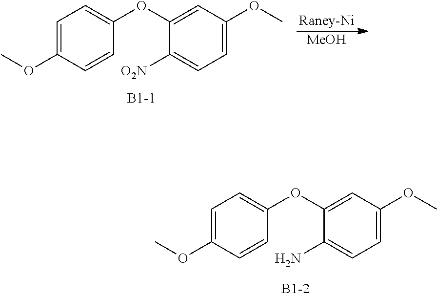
O(C)C1=CC=C(OC2=CC(OC)=CC=C2N)C=C1.[MeOH].O(C)C1=CC=C(OC2=CC(OC)=CC=C2[O2N])C=C1
